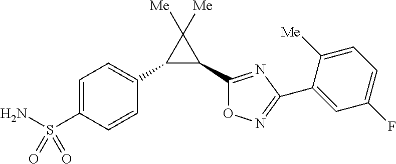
C1(C2=CC=C(S(N)(=O)=O)C=C2)C(C2=NC(C3=CC(F)=CC=C3[Me])=NO2)C1([Me])[Me]
